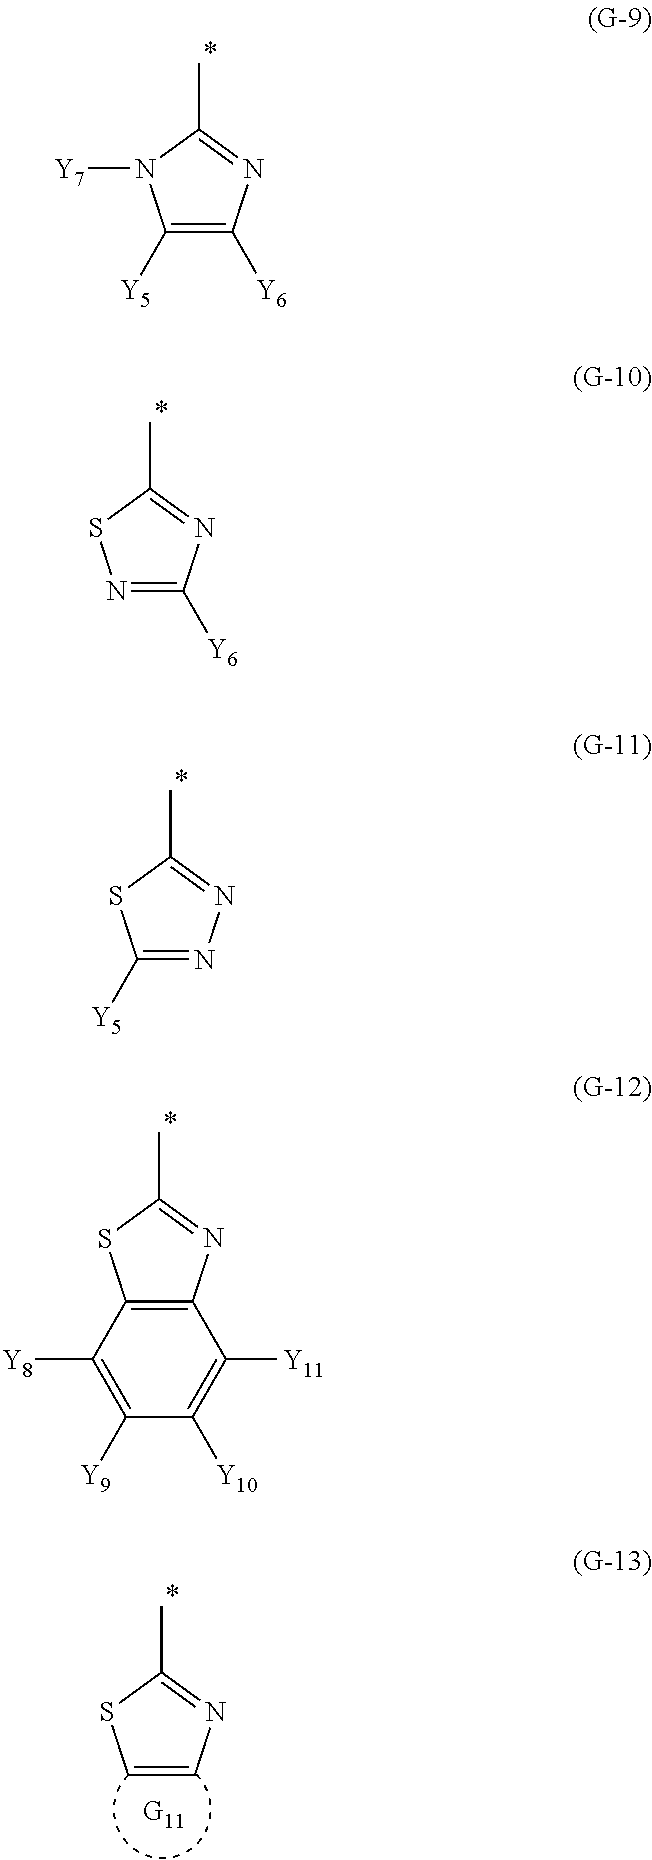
C1([Y5])=C([Y6])N=C(C)N1[Y7].N1=C([Y6])N=C(C)S1.C1([Y5])=NN=C(C)S1.C12=C(N=C(C)S1)C([Y11])=C([Y10])C([Y9])=C2[Y8].C1=CN=C(C)S1
